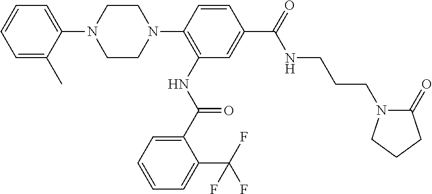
C1=CC(N2CCN(C3=CC=CC=C3C)CC2)=C(NC(=O)C2=CC=CC=C2C(F)(F)F)C=C1C(=O)NCCCN1C(=O)CCC1
